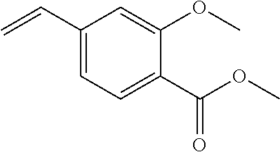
C1(C(=O)OC)=CC=C(C=C)C=C1OC
